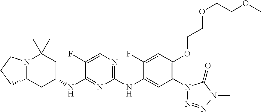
N12C(CC(NC3=NC(NC4=CC(N5N=NN(C)C5=O)=C(OCCOCCOC)C=C4F)=NC=C3F)CC1(C)C)CCC2
